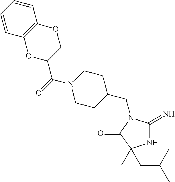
N1C(=N)N(CC2CCN(C(=O)C3COC4=C(O3)C=CC=C4)CC2)C(=O)C1(C)CC(C)C
